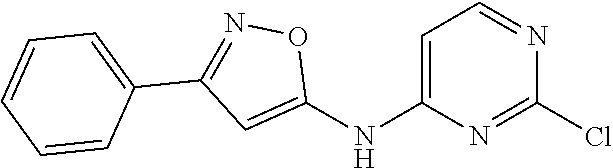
C1=C(NC2=CC(C3=CC=CC=C3)=NO2)N=C(Cl)N=C1
